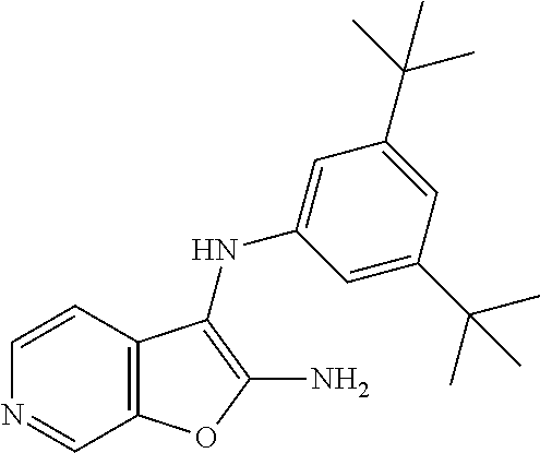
C1=CC2=C(C=N1)OC(N)=C2NC1=CC(C(C)(C)C)=CC(C(C)(C)C)=C1
